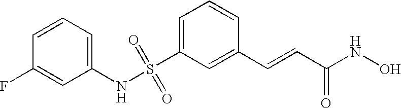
N(S(C1=CC=CC(C=CC(NO)=O)=C1)(=O)=O)C1=CC=CC(F)=C1
